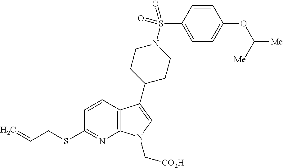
C12=C(C(C3CCN(S(C4=CC=C(OC([Me])[Me])C=C4)(=O)=O)CC3)=CN1C[CO2H])C=CC(SCC=C)=N2
